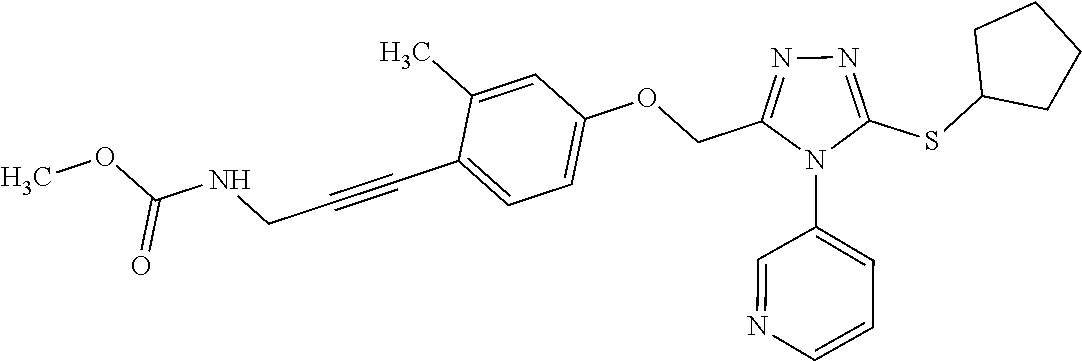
C1=C(C)C(C#CCNC(OC)=O)=CC=C1OCC1=NN=C(SC2CCCC2)N1C1=CC=CN=C1
